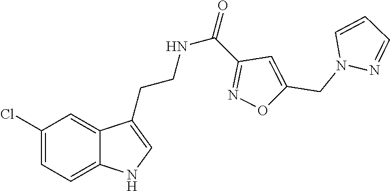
C12=CC=C(Cl)C=C1C(CCNC(=O)C1=NOC(CN3N=CC=C3)=C1)=CN2
